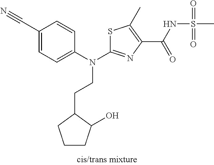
S1C(N(C2=CC=C(C#N)C=C2)CCC2CCCC2O)=NC(C(NS(C)(=O)=O)=O)=C1C
